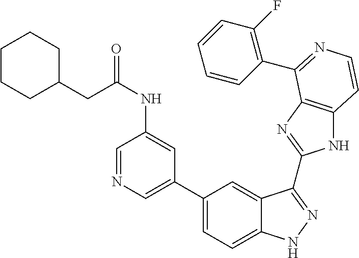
C1(C2=CN=CC(NC(CC3CCCCC3)=O)=C2)=CC=C2C(=C1)C(C1=NC3=C(N1)C=CN=C3C1=C(F)C=CC=C1)=NN2
